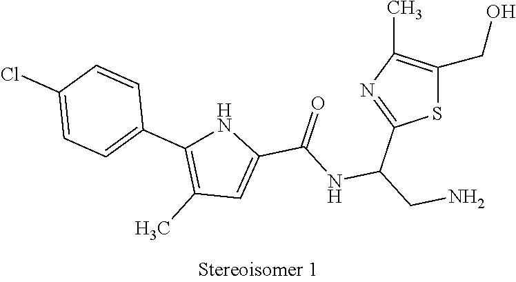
S1C(CO)=C(C)N=C1C(CN)NC(C1=CC(C)=C(C2=CC=C(Cl)C=C2)N1)=O
